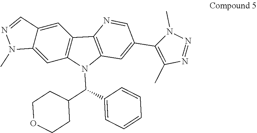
C12=C(N(C(C3=CC=CC=C3)C3CCOCC3)C3=C1N=CC(C1=C(C)N=NN1C)=C3)C=C1C(=C2)C=NN1C
